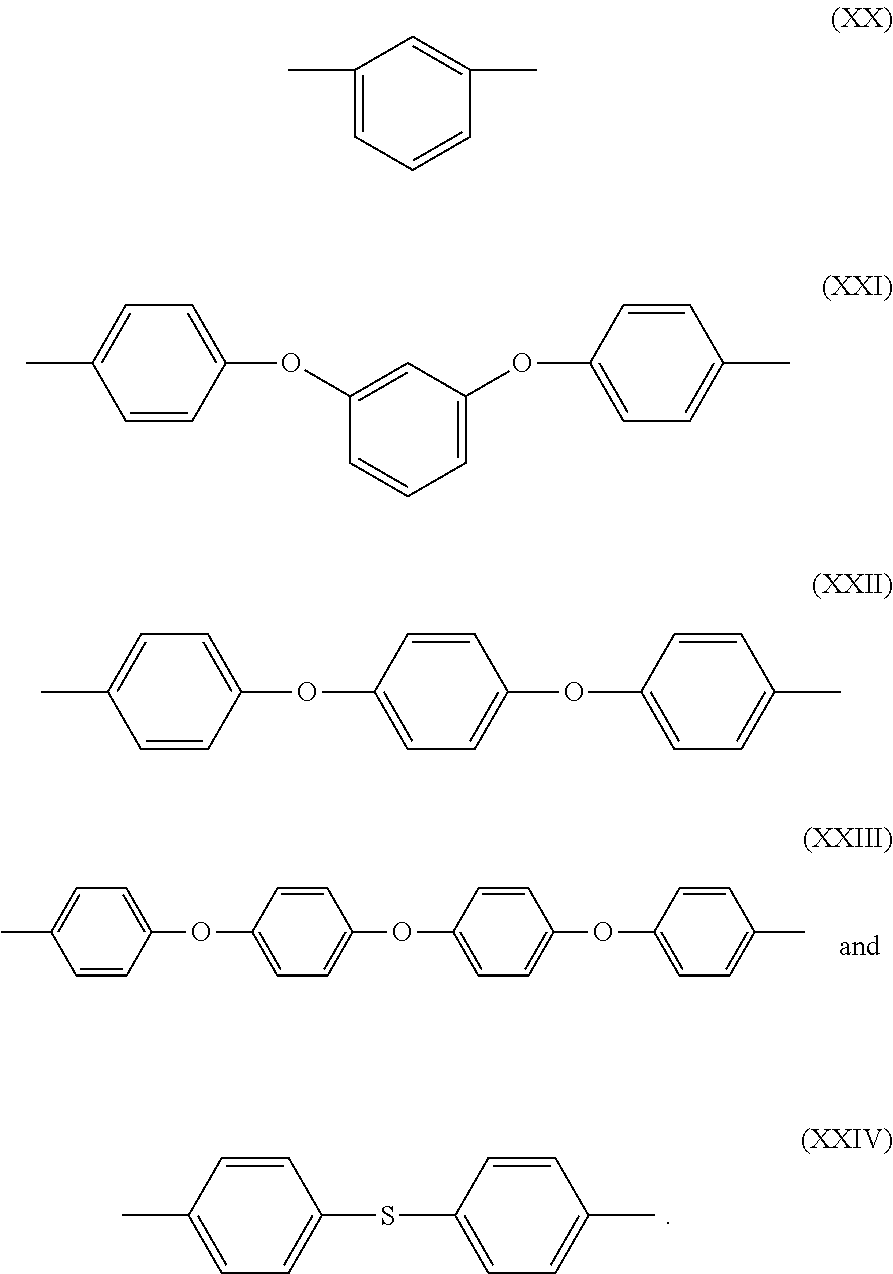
CC1=CC=C(SC2=CC=C(C)C=C2)C=C1.CC1=CC=C(OC2=CC=C(OC3=CC=C(OC4=CC=C(C)C=C4)C=C3)C=C2)C=C1.CC1=CC=C(OC2=CC=C(OC3=CC=C(C)C=C3)C=C2)C=C1.C1=CC=C(OC2=CC=C(C)C=C2)C=C1OC1=CC=C(C)C=C1.C1(C)=CC=CC(C)=C1
